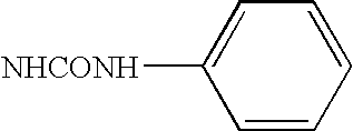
C1=CC=CC=C1[NHCONH]
